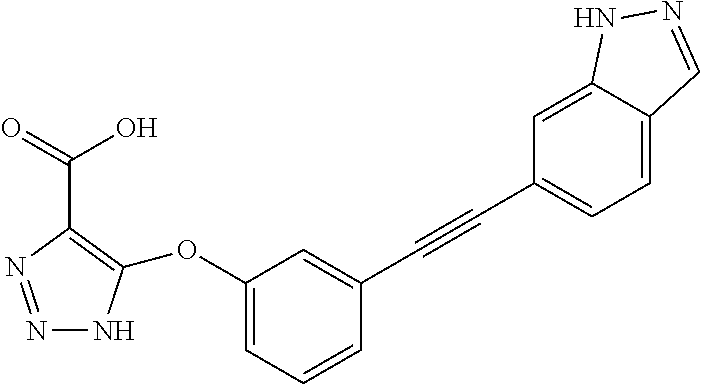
N1=NC(C(O)=O)=C(OC2=CC=CC(C#CC3=CC=C4C(=C3)NN=C4)=C2)N1
